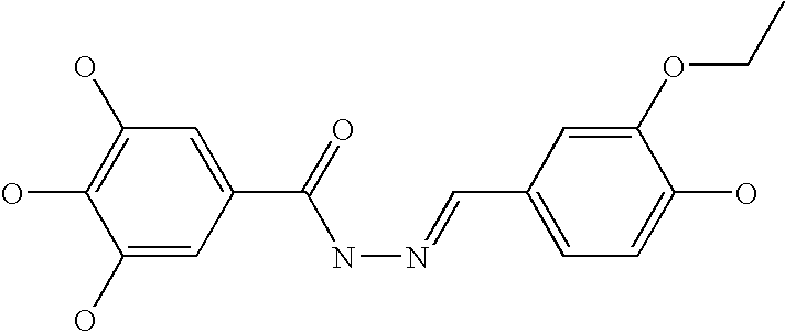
C1(O)=CC(C(=O)NN=CC2=CC=C(O)C(OCC)=C2)=CC(O)=C1O
